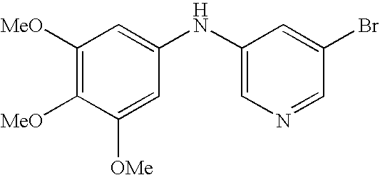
C1([MeO])=C([MeO])C([OMe])=CC(NC2=CN=CC(Br)=C2)=C1
